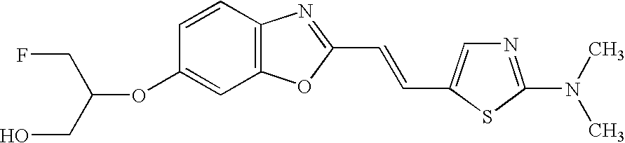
C(OC1=CC2=C(C=C1)N=C(C=CC1=CN=C(N(C)C)S1)O2)(CO)CF
